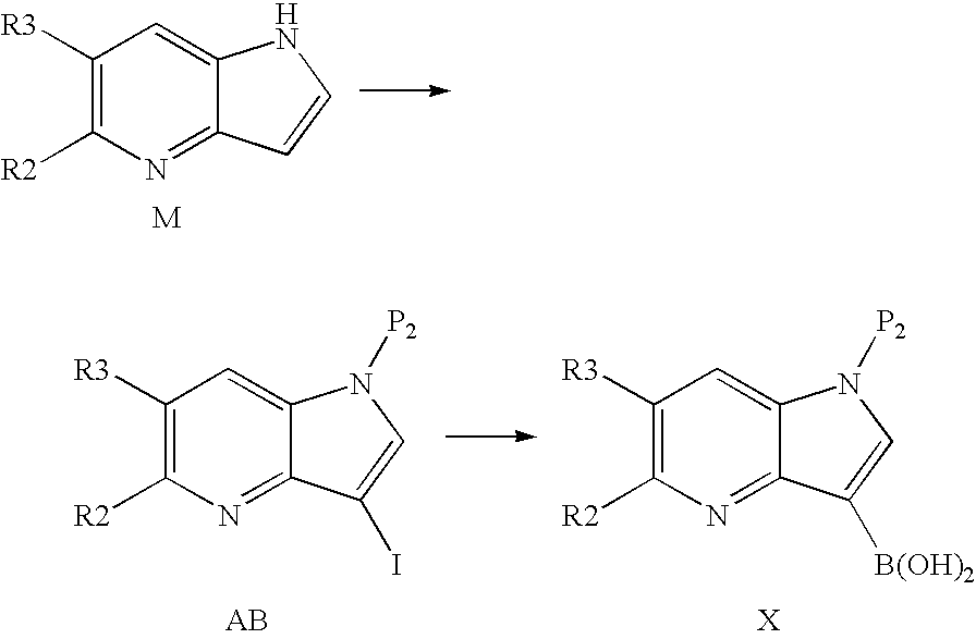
C1([R3])=C([R2])N=C2C(=C1)NC=C2.C1([R3])=C([R2])N=C2C(=C1)N([P2])C=C2I.C1([R3])=C([R2])N=C2C(=C1)N([P2])C=C2[B(OH)2]
